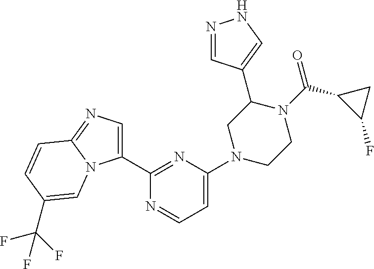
N1=CC(C2CN(C3=CC=NC(C4=CN=C5N4C=C(C(F)(F)F)C=C5)=N3)CCN2C(=O)C2C(F)C2)=CN1
